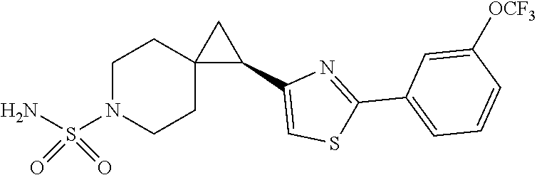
C1=C([OCF3])C=CC=C1C1=NC(C2CC23CCN(S(N)(=O)=O)CC3)=CS1
